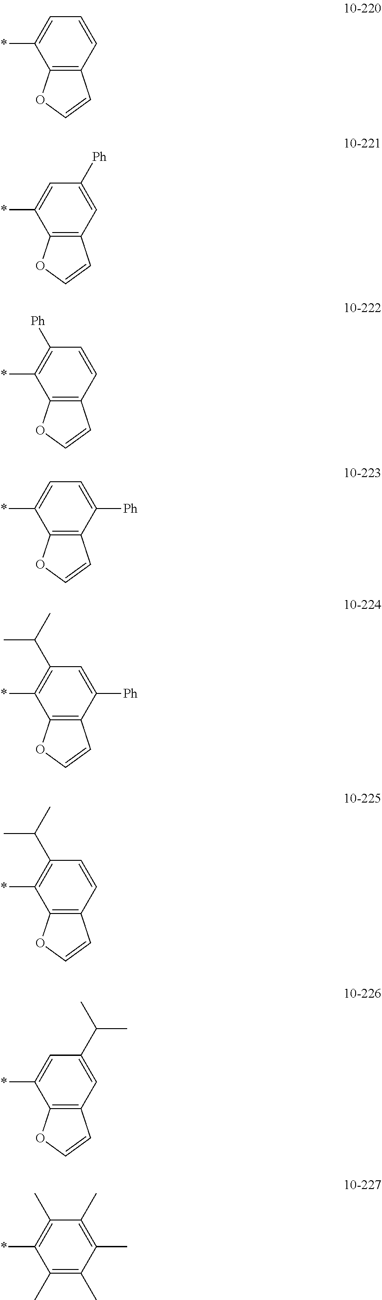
C12=C(C=CC=C1*)C=CO2.C12=C(C=C([Ph])C=C1*)C=CO2.C12=C(C=CC([Ph])=C1*)C=CO2.C12=C(C([Ph])=CC=C1*)C=CO2.C12=C(C([Ph])=CC(C(C)C)=C1*)C=CO2.C12=C(C=CC(C(C)C)=C1*)C=CO2.C12=C(C=C(C(C)C)C=C1*)C=CO2.C1(C)=C(C)C(C)=C(C)C(C)=C1*
